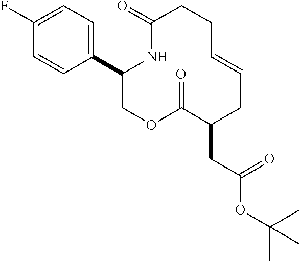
C1(C2=CC=C(F)C=C2)COC(=O)C(CC(OC(C)(C)C)=O)CC=CCCC(=O)N1
